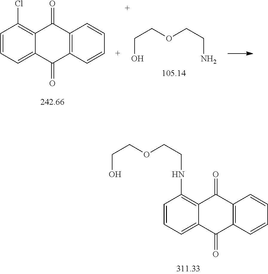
C1=CC=C2C(=C1NCCOCCO)C(=O)C1=C(C2=O)C=CC=C1.C1=CC=C2C(=C1Cl)C(=O)C1=C(C2=O)C=CC=C1.C(COCCN)O
